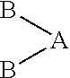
[A](B)B
